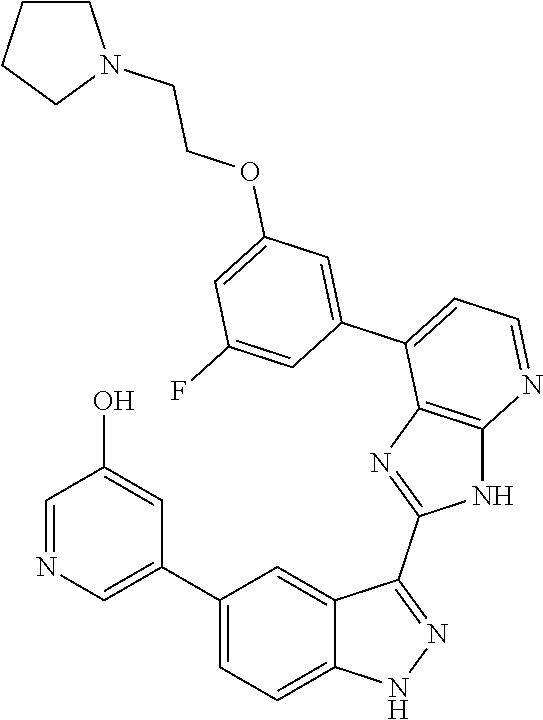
C1(C2=CC=C3C(=C2)C(C2=NC4=C(N2)N=CC=C4C2=CC(OCCN4CCCC4)=CC(F)=C2)=NN3)=CN=CC(O)=C1
